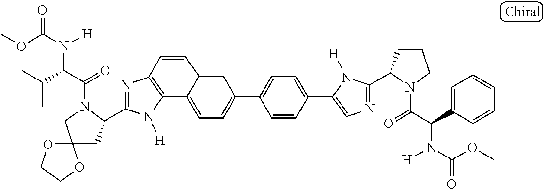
C12=C(N=C(C3CC4(CN3C(=O)C(C(C)C)N([H])C(OC)=O)OCCO4)N1[H])C=CC1=CC(C3=CC=C(C4=CN=C(C5CCCN5C(=O)C(C5=CC=CC=C5)N([H])C(=O)OC)N4[H])C=C3)=CC=C21
